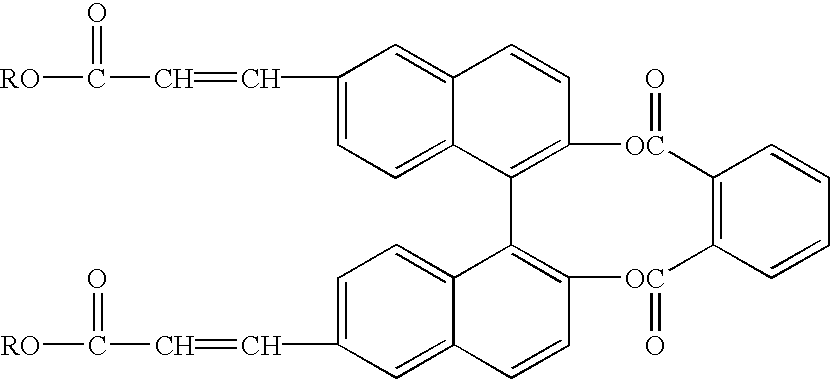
[RO]C(=O)C=CC1=CC=C2C(=C1)C=CC1=C2C2=C([OC](=O)C3=C([OC]1=O)C=CC=C3)C=CC1=CC(C=CC(=O)[RO])=CC=C21
